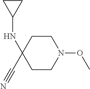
C1CC(NC2CC2)(C#N)CCN1OC
